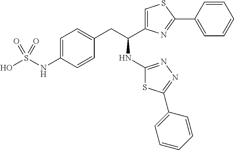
C1=C(NS(O)(=O)=O)C=CC(CC(C2=CSC(C3=CC=CC=C3)=N2)NC2=NN=C(C3=CC=CC=C3)S2)=C1
